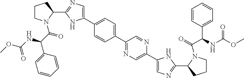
C1(C2=CC=C(C3=CN=C(C4CCCN4C(C(NC(OC)=O)C4=CC=CC=C4)=O)N3)C=C2)=NC=C(C2=CN=C(C3CCCN3C(=O)C(C3=CC=CC=C3)NC(OC)=O)N2)N=C1
